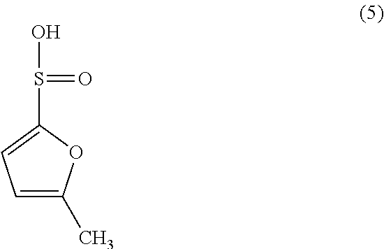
C1=C(C)OC(S(O)=O)=C1
